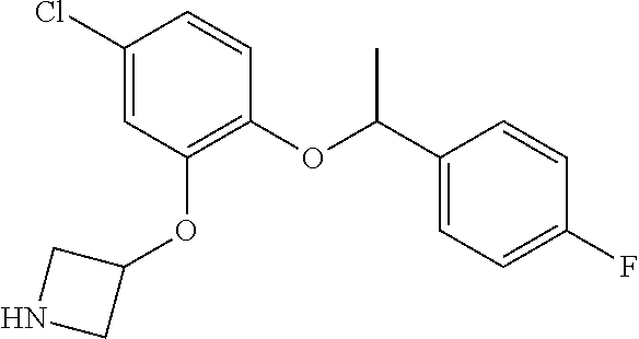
C(OC1=C(OC2CNC2)C=C(Cl)C=C1)(C1=CC=C(F)C=C1)C
